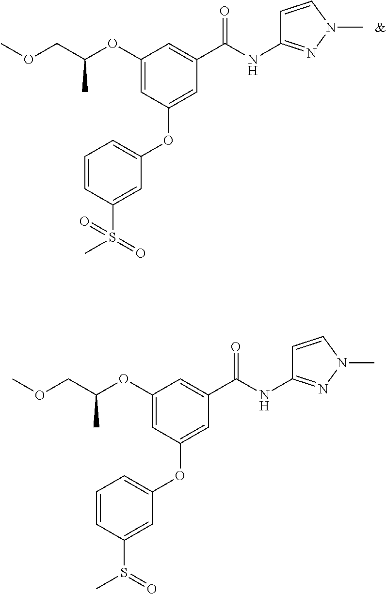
COCC(OC1=CC(OC2=CC=CC(S(C)(=O)=O)=C2)=CC(C(NC2=NN(C)C=C2)=O)=C1)C.[&].COCC(OC1=CC(OC2=CC=CC(S(C)=O)=C2)=CC(C(NC2=NN(C)C=C2)=O)=C1)C
